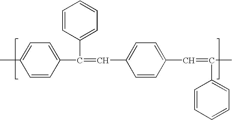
C1=CC(C(=CC2=CC=C(C=C(C)C3=CC=CC=C3)C=C2)C2=CC=CC=C2)=CC=C1C
